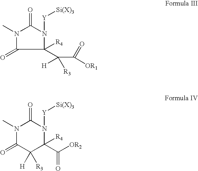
C1(C(C(=O)[OR1])([R3])[H])([R4])N([Y][Si(X)3])C(=O)N(C)C1=O.N1(C)C(=O)C([H])([R3])C(C([OR2])=O)([R4])N([Y][Si(X)3])C1=O
